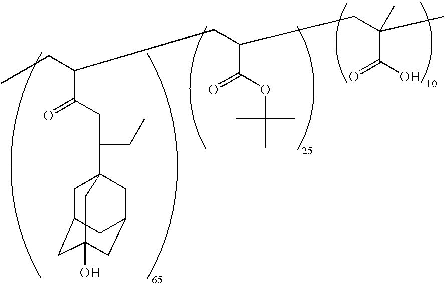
CCC(CC(CC(C)(C(O)=O)C)C(OC(C)(C)C)=O)C(CC(CC)C12CC3CC(O)(CC(C1)C3)C2)=O
